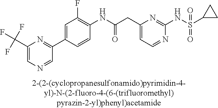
C1(NC(=O)CC2=CC=NC(NS(=O)(=O)C3CC3)=N2)=C(F)C=C(C2=NC(C(F)(F)F)=CN=C2)C=C1
